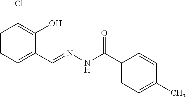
C1=CC=C(C=NNC(C2=CC=C(C)C=C2)=O)C(O)=C1Cl
